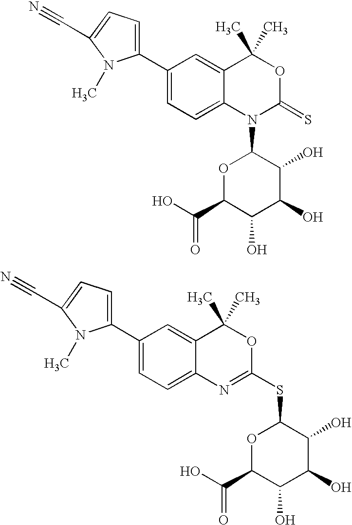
C1(C2=CC=C3C(=C2)C(C)(C)OC(=S)N3C2OC(C(O)=O)C(O)C(O)C2O)=CC=C(C#N)N1C.C1(C2=CC=C3C(=C2)C(C)(C)OC(SC2OC(C(O)=O)C(O)C(O)C2O)=N3)=CC=C(C#N)N1C
